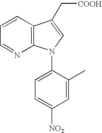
C1=CC2=C(N=C1)N(C1=CC=C([NO2])C=C1C)C=C2C[COOH]
